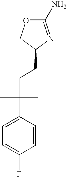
O1C(N)=NC(CCC(C2=CC=C(F)C=C2)(C)C)C1
